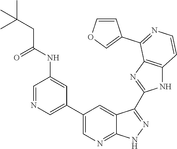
C1=NC=C(C2=CN=C3C(=C2)C(C2=NC4=C(N2)C=CN=C4C2=COC=C2)=NN3)C=C1NC(CC(C)(C)C)=O
